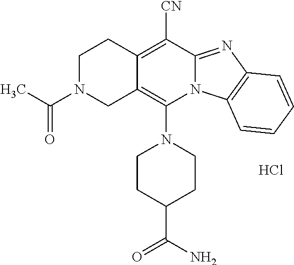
Cl.N1(C2=C3C(=C([CN])C4=NC5=C(N24)C=CC=C5)CCN(C(C)=O)C3)CCC(C(N)=O)CC1
